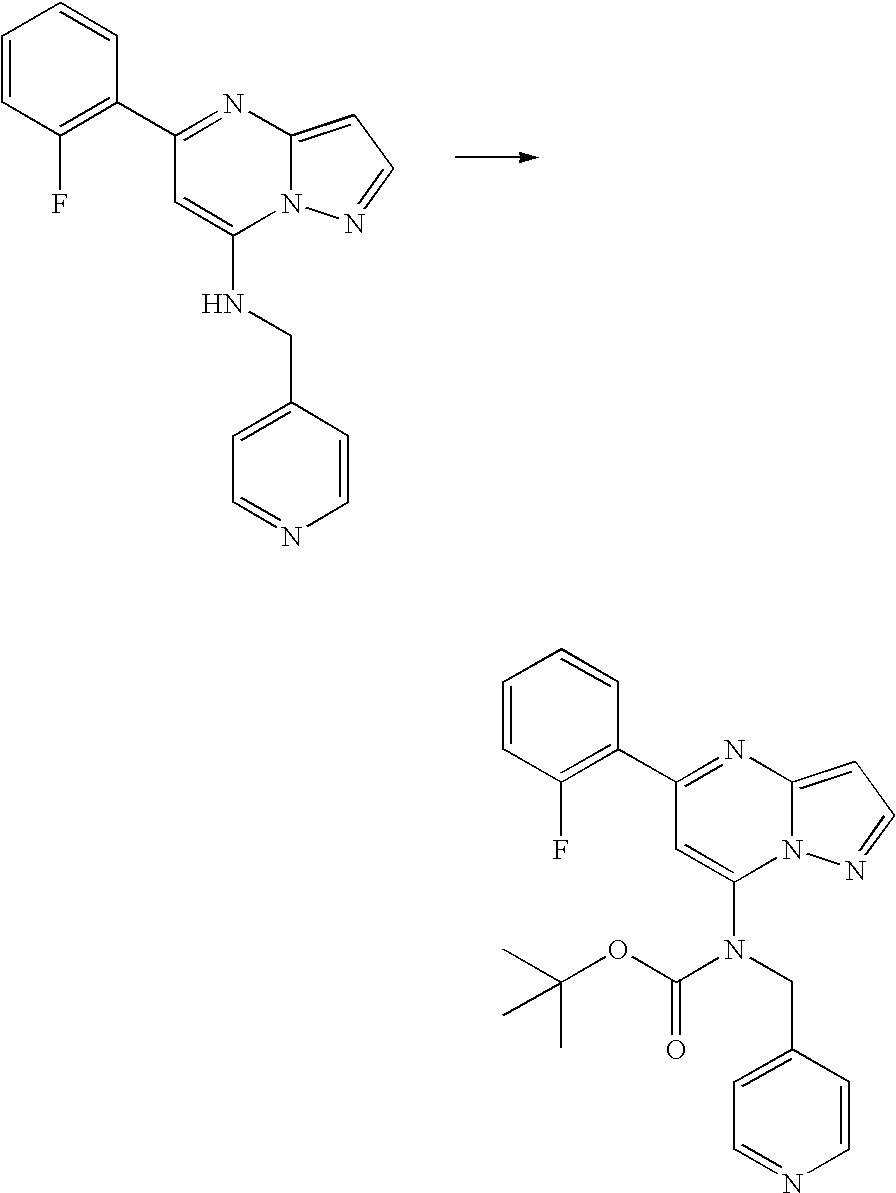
C1(C2=C(F)C=CC=C2)=NC2=CC=NN2C(NCC2=CC=NC=C2)=C1.C1(C2=C(F)C=CC=C2)=NC2=CC=NN2C(N(CC2=CC=NC=C2)C(OC(C)(C)C)=O)=C1
